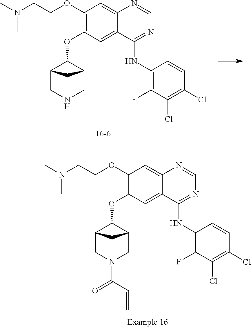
N1CC2CC(C1)C2OC1=C(OCCN(C)C)C=C2N=CN=C(NC3=C(F)C(Cl)=C(Cl)C=C3)C2=C1.N1(C(C=C)=O)CC2CC(C1)C2OC1=C(OCCN(C)C)C=C2N=CN=C(NC3=C(F)C(Cl)=C(Cl)C=C3)C2=C1
